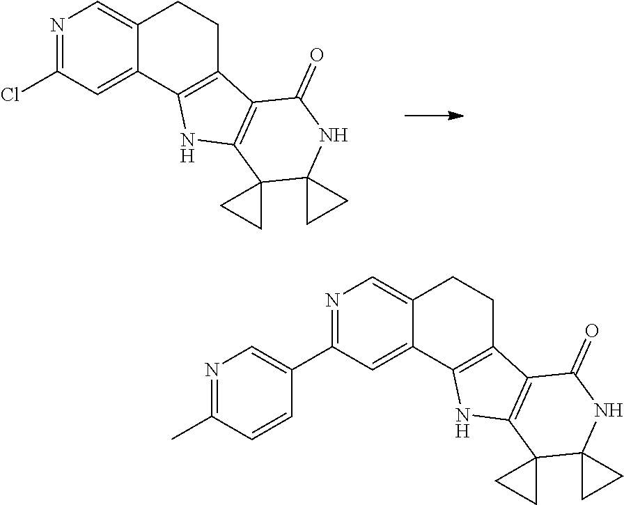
N1=C(Cl)C=C2C(=C1)CCC1=C2NC2=C1C(=O)NC1(C23CC3)CC1.N1=C(C2=CN=C(C)C=C2)C=C2C(=C1)CCC1=C2NC2=C1C(=O)NC1(C23CC3)CC1
